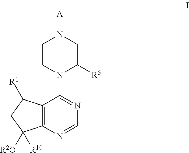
C12=C(N=CN=C1N1C([R5])CN([A])CC1)C([R2O])([R10])CC2[R1]
